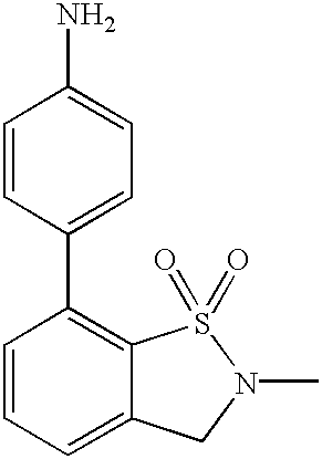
C1=CC=C2C(=C1C1=CC=C(N)C=C1)S(=O)(=O)N(C)C2
